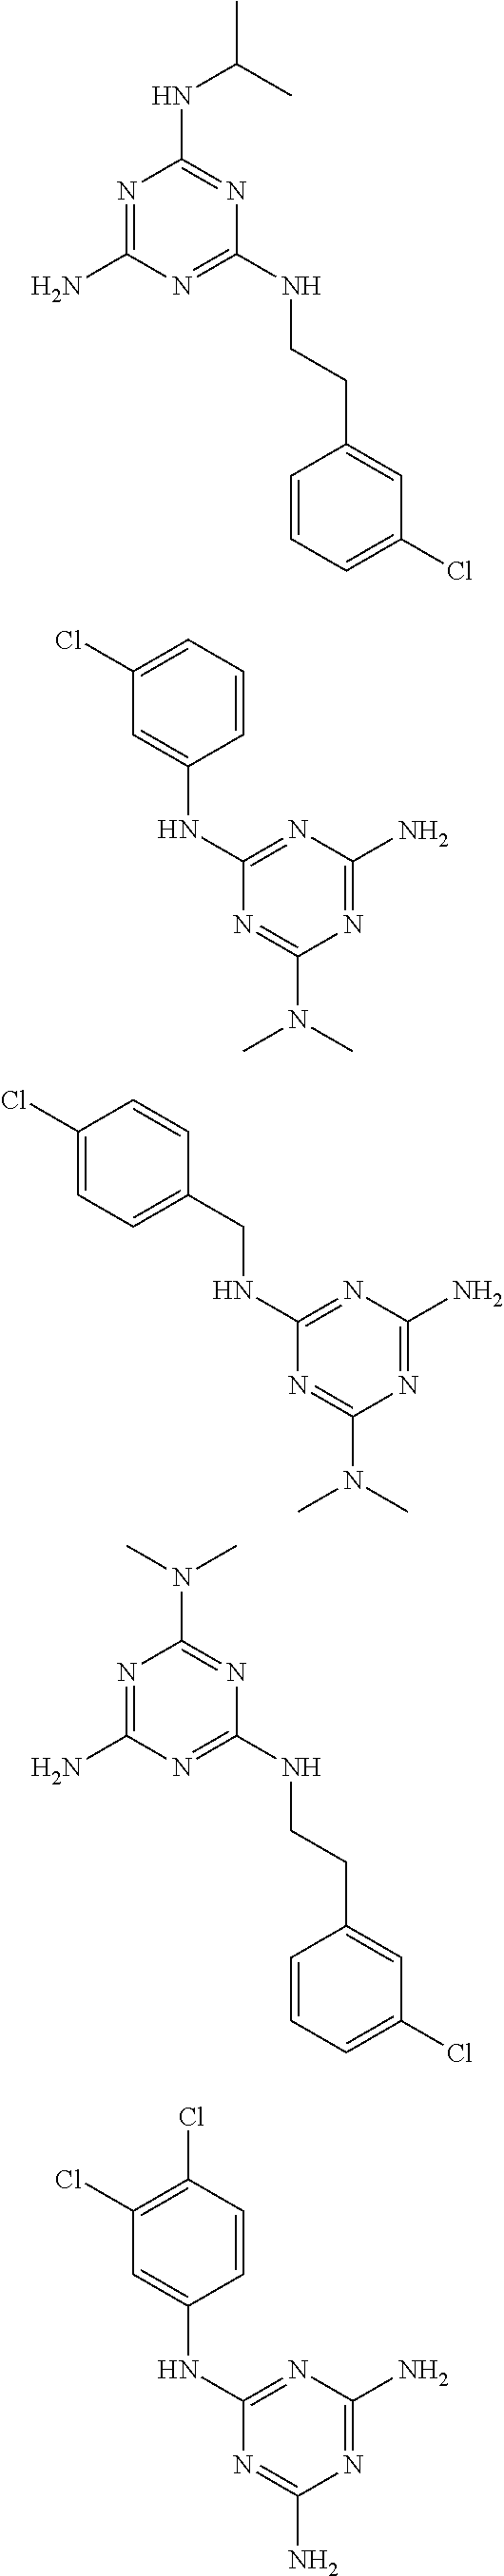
N1=C(N)N=C(NCCC2=CC(Cl)=CC=C2)N=C1NC(C)C.C1(NC2=NC(N)=NC(N(C)C)=N2)=CC(Cl)=CC=C1.C(NC1=NC(N)=NC(N(C)C)=N1)C1=CC=C(Cl)C=C1.N1=C(N)N=C(NCCC2=CC(Cl)=CC=C2)N=C1N(C)C.C1(NC2=NC(N)=NC(N)=N2)=CC(Cl)=C(Cl)C=C1
